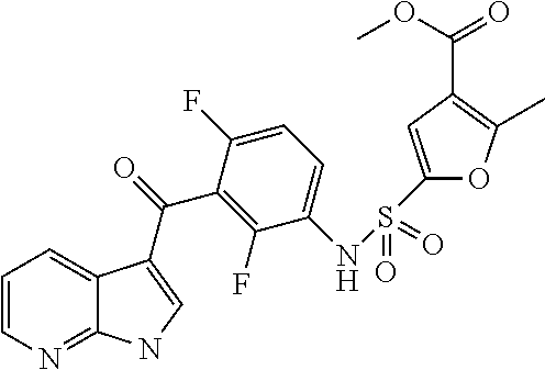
C1=CN=C2C(=C1)C(C(=O)C1=C(F)C(NS(C3=CC(C(OC)=O)=C(C)O3)(=O)=O)=CC=C1F)=CN2
